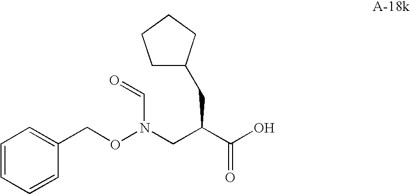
C(C(C(O)=O)CC1CCCC1)N(OCC1=CC=CC=C1)C=O
